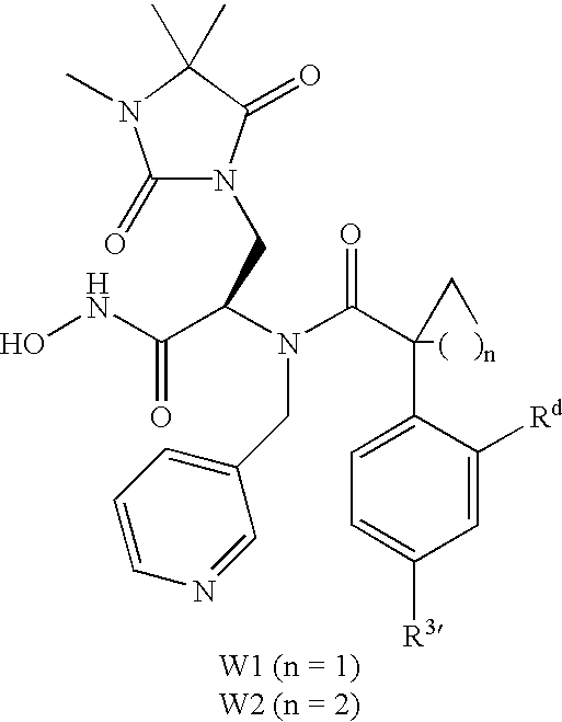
ONC(C(N(C(C1(C2=CC=C([R3])C=C2[Rd])[(   )n]C1)=O)CC1=CC=CN=C1)CN1C(=O)N(C)C(C)(C)C1=O)=O
